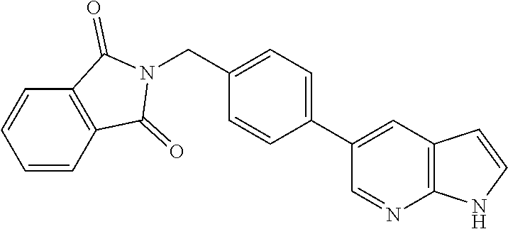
C1=CC2=C(C=C1)C(=O)N(CC1=CC=C(C3=CC4=C(N=C3)NC=C4)C=C1)C2=O
